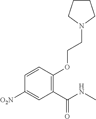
C1(C(NC)=O)=C(OCCN2CCCC2)C=CC([O2N])=C1
